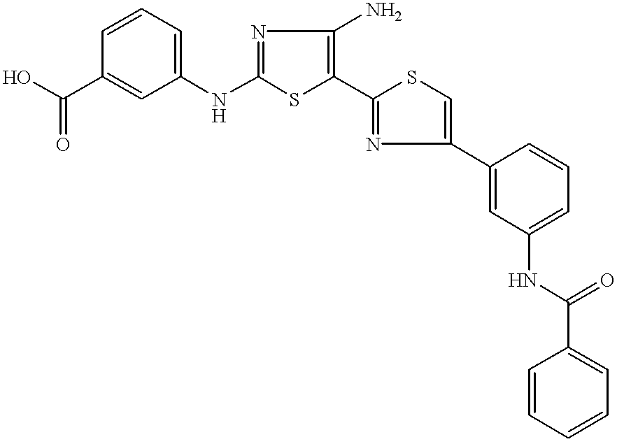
N(C1=NC(N)=C(C2=NC(C3=CC(NC(C4=CC=CC=C4)=O)=CC=C3)=CS2)S1)C1=CC=CC(C(O)=O)=C1
